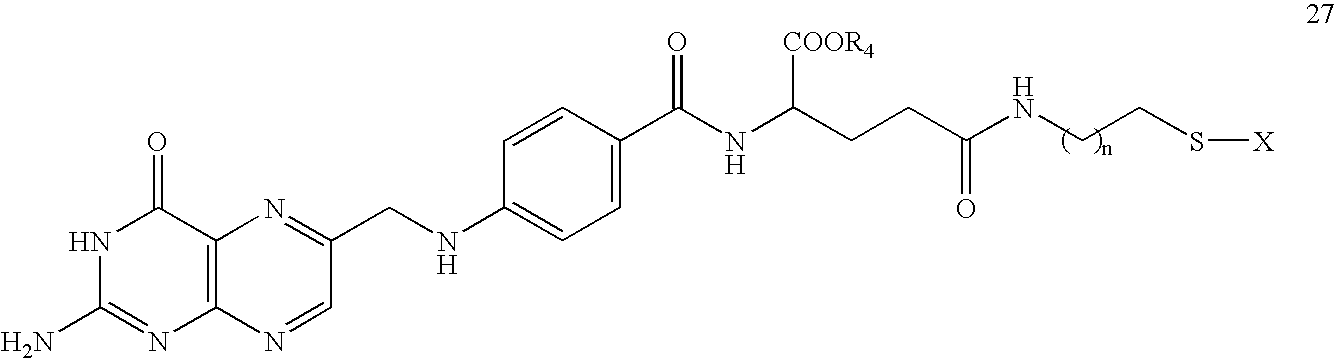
NC1=NC2=C(C(=O)N1)N=C(CNC1=CC=C(C(NC(CCC(NCCS[X])=O)[COOR4])=O)C=C1)C=N2
